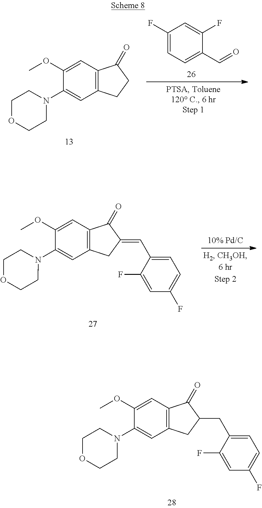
COC1=CC2=C(C=C1N1CCOCC1)CC(CC1=CC=C(F)C=C1F)C2=O.COC1=CC2=C(C=C1N1CCOCC1)CCC2=O.C1(F)=CC=C(C=O)C(F)=C1.COC1=CC2=C(C=C1N1CCOCC1)CC(=CC1=CC=C(F)C=C1F)C2=O
